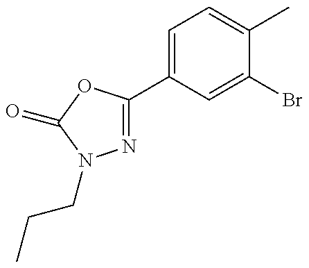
N1=C(C2=CC=C(C)C(Br)=C2)OC(=O)N1CCC
